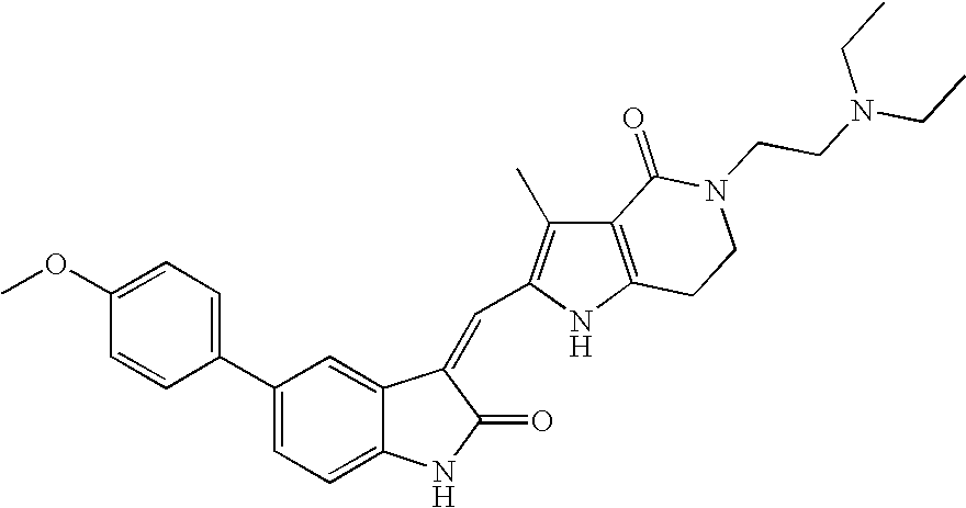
C1(C2=CC=C(OC)C=C2)=CC=C2C(=C1)C(=CC1=C(C)C3=C(N1)CCN(CCN(CC)CC)C3=O)C(=O)N2
